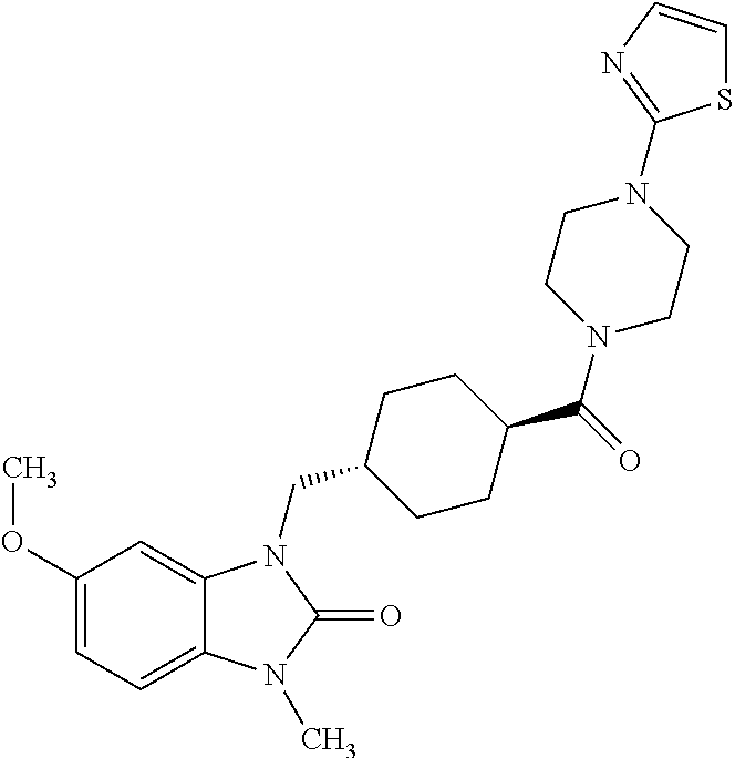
C1(OC)=CC=C2C(=C1)N(CC1CCC(C(=O)N3CCN(C4=NC=CS4)CC3)CC1)C(=O)N2C
